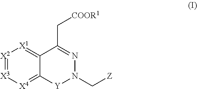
[X2]1=[X3][X4]=C2C(=[X1]1)C(C[COOR1])=NN(C[Z])[Y]2
